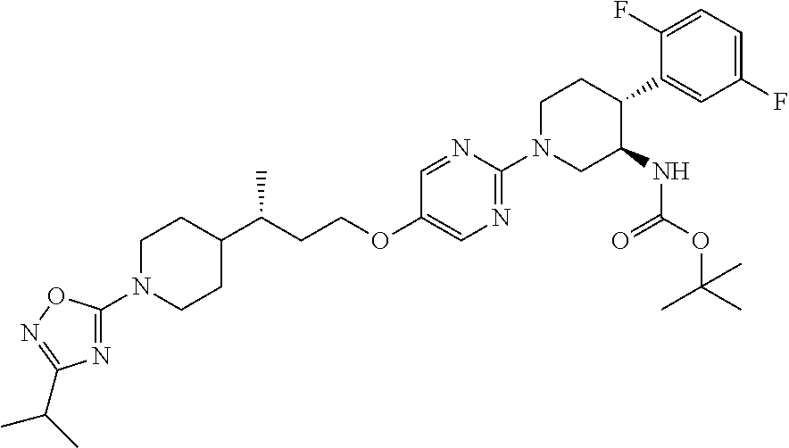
C1(OCCC(C2CCN(C3=NC(C(C)C)=NO3)CC2)C)=CN=C(N2CCC(C3=CC(F)=CC=C3F)C(NC(OC(C)(C)C)=O)C2)N=C1
